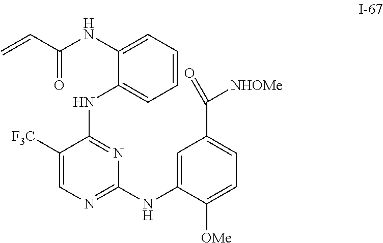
C1([F3C])=CN=C(NC2=CC(C(=O)[NHOMe])=CC=C2[OMe])N=C1NC1=CC=CC=C1NC(C=C)=O
